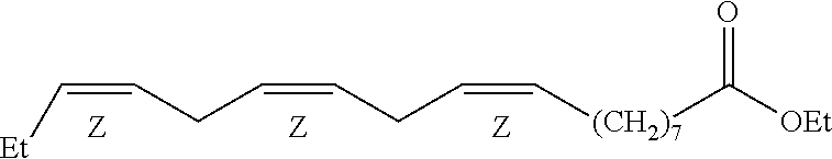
C(=CCC=CCC=C[(CH2)7]C([OEt])=O)[Et].[Z].[Z].[Z]
